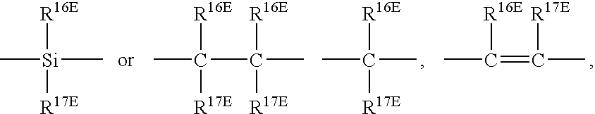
C[Si](C)([R16E])[R17E].CC(C(C)([R16E])[R17E])([R16E])[R17E].CC([R16E])([R17E])C.CC(=C(C)[R17E])[R16E]
